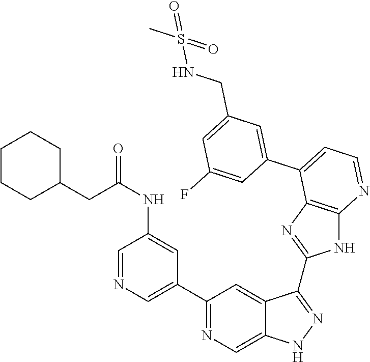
C1(C2=NC=C3C(=C2)C(C2=NC4=C(N2)N=CC=C4C2=CC(CNS(C)(=O)=O)=CC(F)=C2)=NN3)=CN=CC(NC(CC2CCCCC2)=O)=C1
